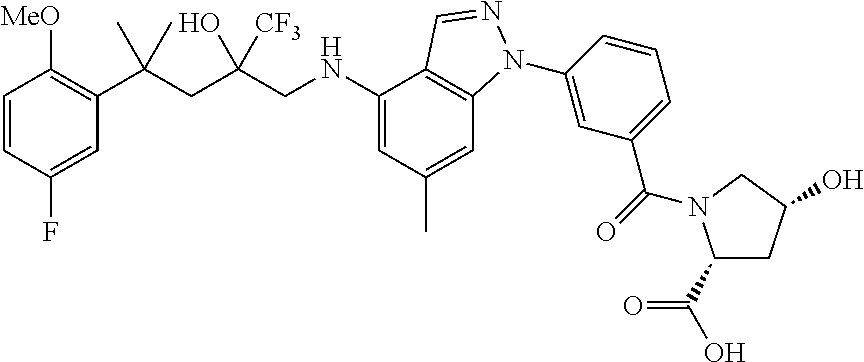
C1=CC(F)=CC(C(CC(CNC2=CC(C)=CC3=C2C=NN3C2=CC(C(=O)N3C(C(=O)O)CC(O)C3)=CC=C2)(O)[CF3])(C)C)=C1[MeO]
